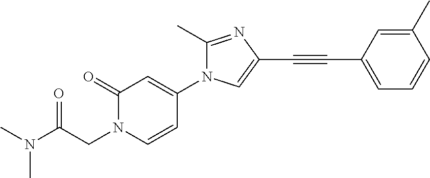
C1(=O)N(CC(N(C)C)=O)C=CC(N2C(C)=NC(C#CC3=CC=CC(C)=C3)=C2)=C1
